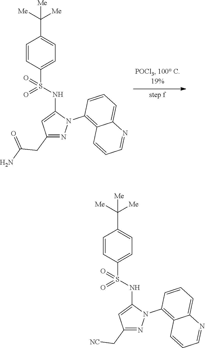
C1(CC(=O)N)=NN(C2=C3C(=CC=C2)N=CC=C3)C(NS(=O)(C2=CC=C(C([Me])([Me])[Me])C=C2)=O)=C1.C1(C[NC])=NN(C2=C3C(=CC=C2)N=CC=C3)C(NS(=O)(C2=CC=C(C([Me])([Me])[Me])C=C2)=O)=C1
